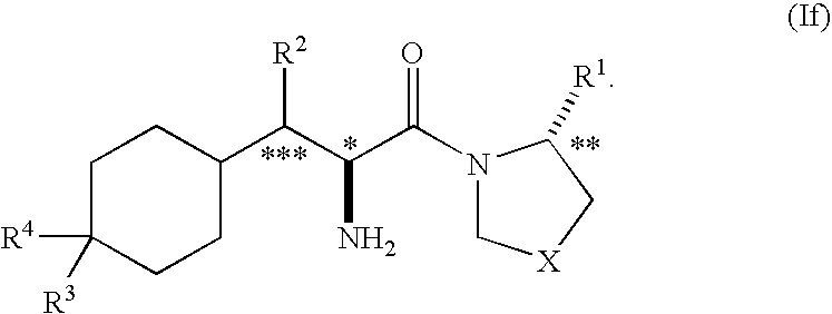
C1C([R3])([R4])CCC(C(C(C(N2C[X]CC2[R1])=O)N)[R2])C1
